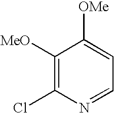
C1([MeO])=C(Cl)N=CC=C1[OMe]
